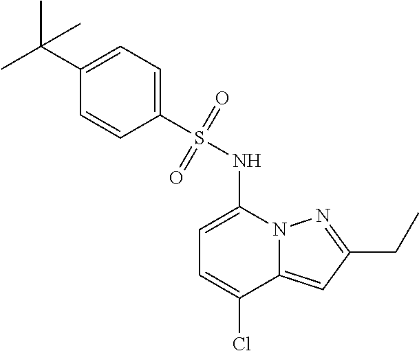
C(C1=NN2C(=C1)C(Cl)=CC=C2NS(C1=CC=C(C(C)(C)C)C=C1)(=O)=O)C
